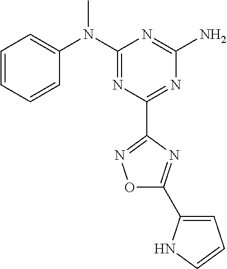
C1=CC=CC(N(C2=NC(C3=NOC(C4=CC=CN4)=N3)=NC(N)=N2)C)=C1
